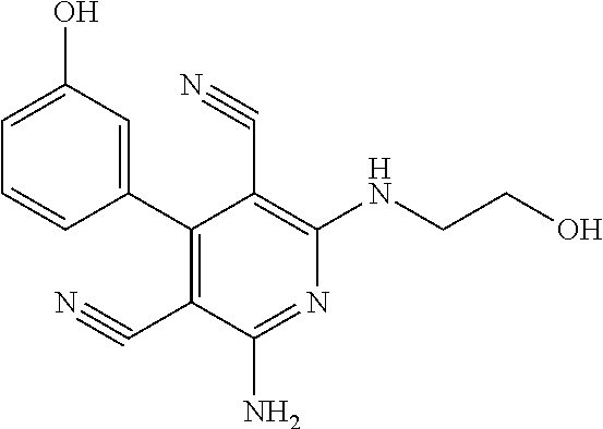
C1(C2=C(C#N)C(N)=NC(NCCO)=C2C#N)=CC(O)=CC=C1
